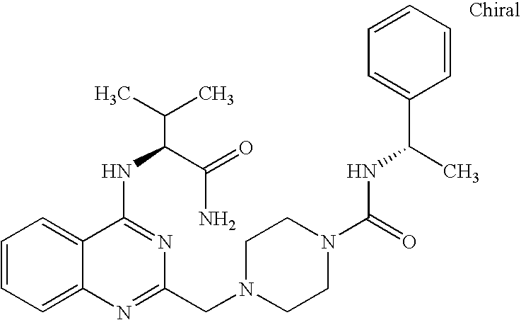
C1=CC=C2C(=C1)C(NC(C(N)=O)C(C)C)=NC(CN1CCN(C(=O)NC(C3=CC=CC=C3)C)CC1)=N2
